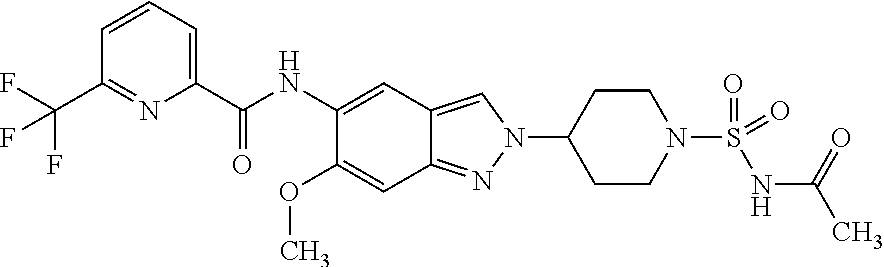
C1(C(NC2=CC3=CN(C4CCN(S(=O)(=O)NC(=O)C)CC4)N=C3C=C2OC)=O)=CC=CC(C(F)(F)F)=N1
